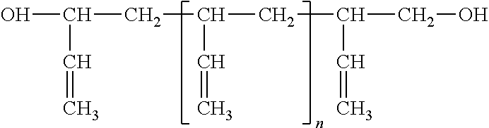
OC(CC(CC(C=C)CO)C=C)C=C
